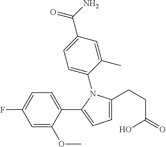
C1=C(C(=O)N)C=C(C)C(N2C(CCC(O)=O)=CC=C2C2=CC=C(F)C=C2OC)=C1
